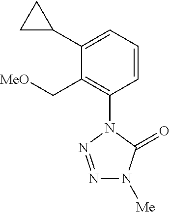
C1(C2CC2)=CC=CC(N2N=NN([Me])C2=O)=C1C[MeO]
